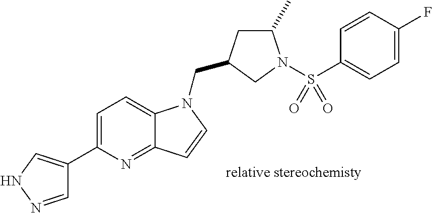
C1=NNC=C1C1=CC=C2C(=N1)C=CN2CC1CC(C)N(S(C2=CC=C(F)C=C2)(=O)=O)C1
